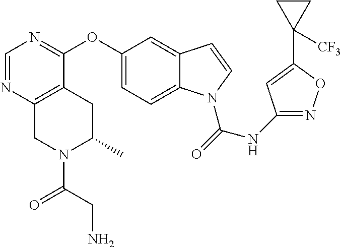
O(C1=CC=C2C(=C1)C=CN2C(=O)NC1=NOC(C2([CF3])CC2)=C1)C1=NC=NC2=C1CC(C)N(C(=O)CN)C2
